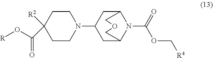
C1(N2CCC(C(=O)O[R])([R2])CC2)CC2N(C(=O)OC[R4])C(C1)COC2
